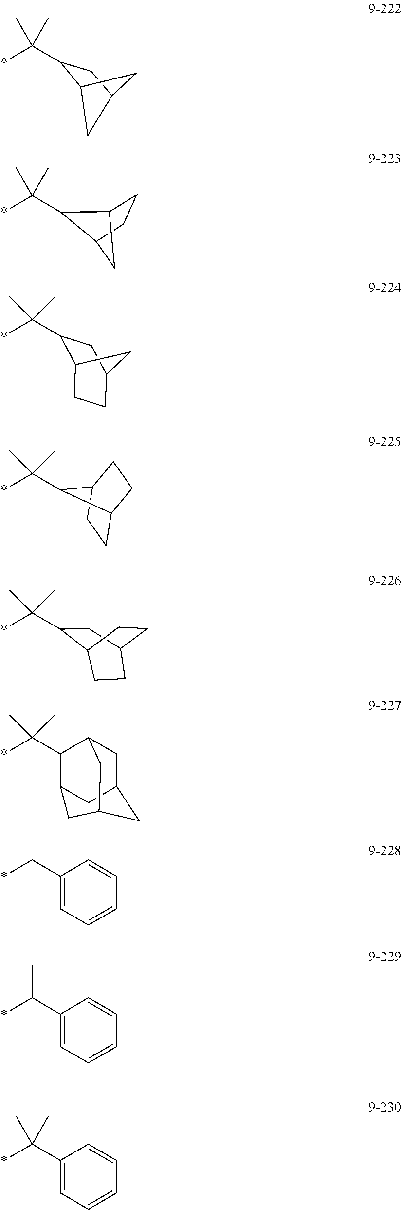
*C(C1C2CC(C1)C2)(C)C.*C(C1C2CCC1C2)(C)C.*C(C1C2CCC(C1)C2)(C)C.*C(C1C2CCC1CC2)(C)C.*C(C1CC2CCC1CC2)(C)C.*C(C1C2CC3CC1CC(C2)C3)(C)C.C1(C*)=CC=CC=C1.C1(C(*)C)=CC=CC=C1.C1(C(*)(C)C)=CC=CC=C1
